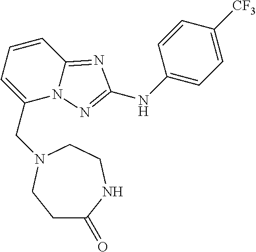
C1C(=O)NCCN(CC2=CC=CC3=NC(NC4=CC=C([CF3])C=C4)=NN23)C1
